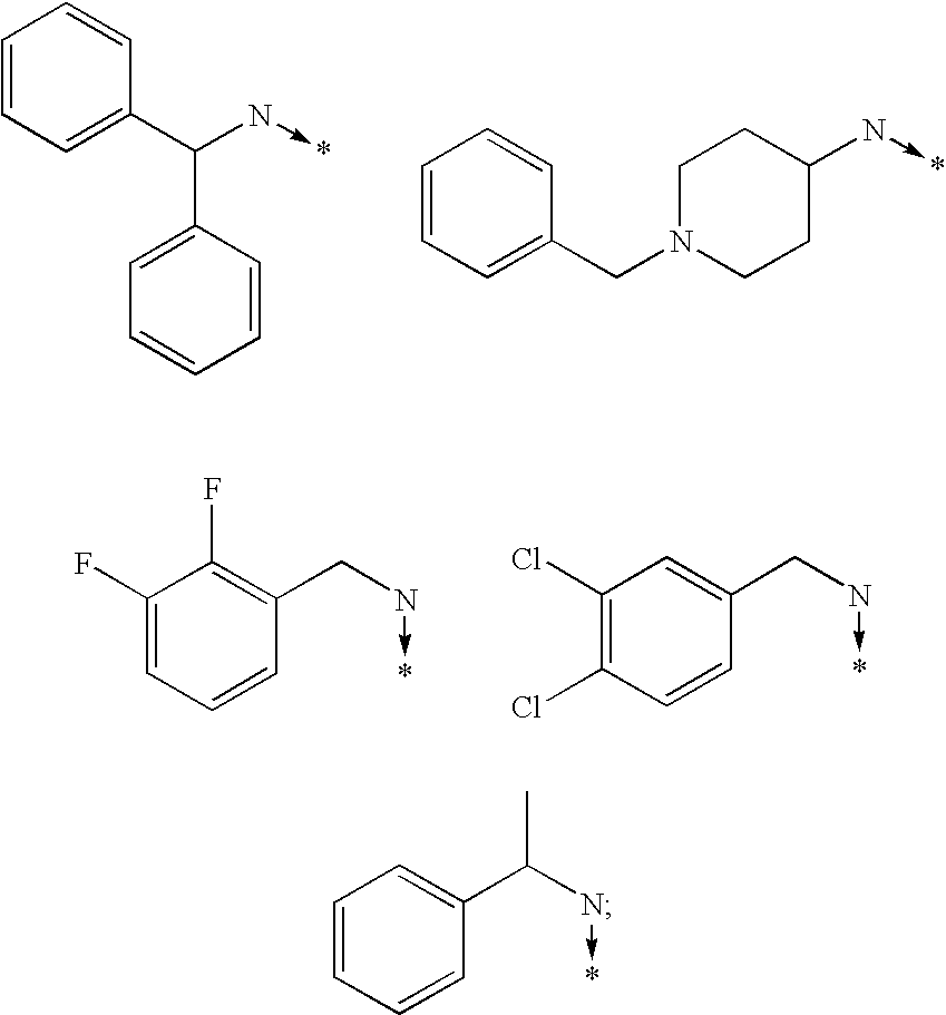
C1=CC=C(C(N->*)C2=CC=CC=C2)C=C1.C1=CC=C(CN2CCC(N->*)CC2)C=C1.C1(F)=CC=CC(CN->*)=C1F.C1(Cl)=C(Cl)C=CC(CN->*)=C1.C1=CC=CC(C(N->*)C)=C1
